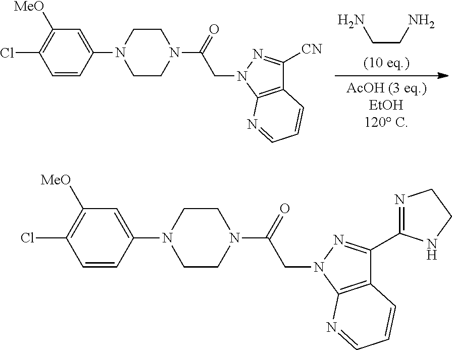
C(CN)N.C12=C(N(CC(N3CCN(C4=CC([MeO])=C(Cl)C=C4)CC3)=O)N=C1[CN])N=CC=C2.C12=C(N(CC(N3CCN(C4=CC([MeO])=C(Cl)C=C4)CC3)=O)N=C1C1=NCCN1)N=CC=C2
